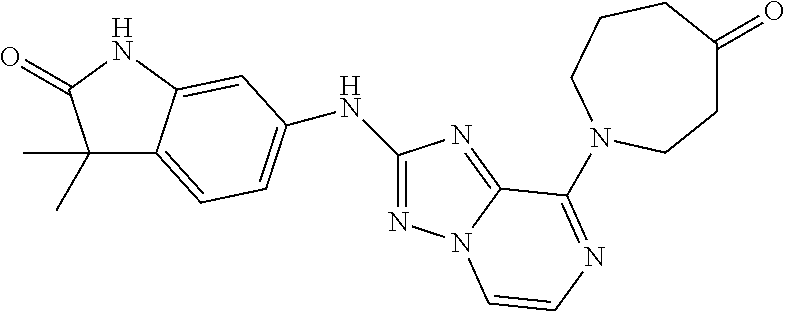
N1=C(NC2=CC=C3C(C)(C)C(=O)NC3=C2)N=C2N1C=CN=C2N1CCCC(=O)CC1
